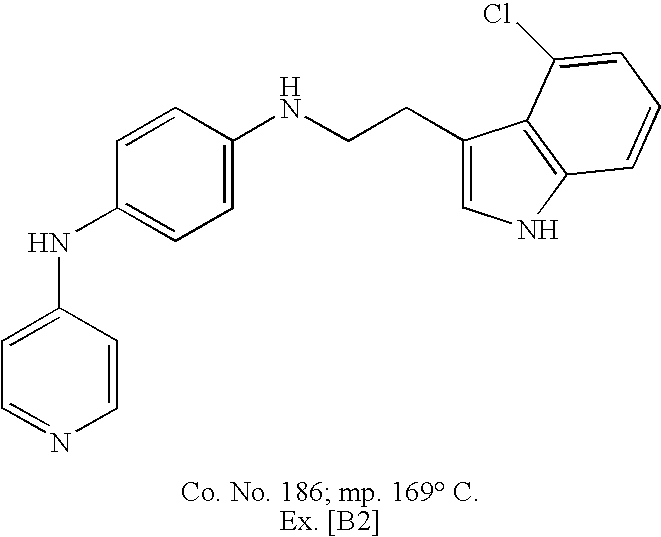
C1=C(NC2=CC=C(NCCC3=CNC4=C3C(Cl)=CC=C4)C=C2)C=CN=C1
